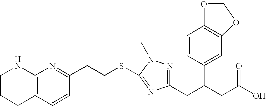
C1CCC2=C(N1)N=C(CCSC1=NC(CC(CC(O)=O)C3=CC4=C(C=C3)OCO4)=NN1C)C=C2
